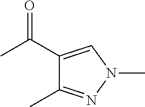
O=C(C1=CN(C)N=C1C)C
